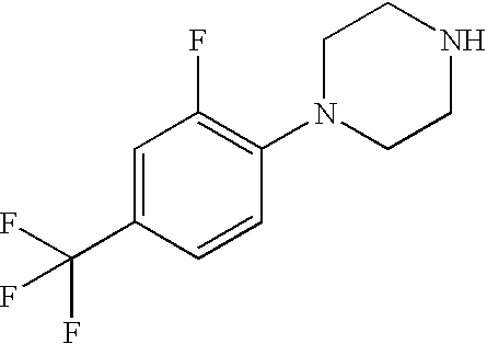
C1=C(C(F)(F)F)C=CC(N2CCNCC2)=C1F
